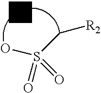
OS(C[R2])(=O)=O
